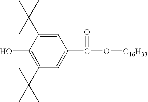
C1(O)=C(C(C)(C)C)C=C(C(=O)O[C16H33])C=C1C(C)(C)C
